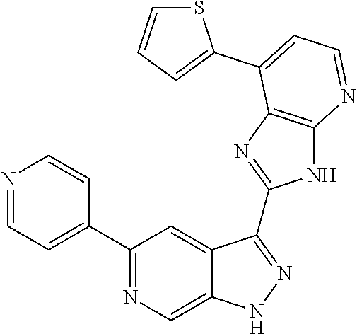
C1(C2=NC=C3C(=C2)C(C2=NC4=C(N2)N=CC=C4C2=CC=CS2)=NN3)=CC=NC=C1
